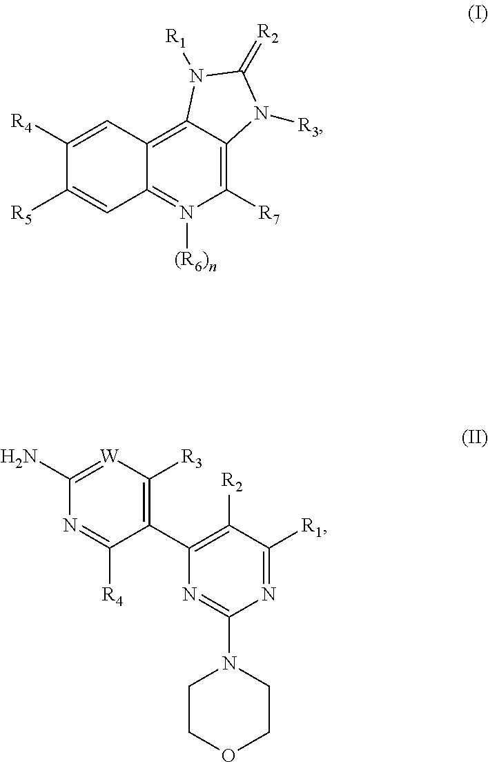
C1([R7])=C2C(=C3C(=N1[(R6)n])C=C([R5])C([R4])=C3)N([R1])C(=[R2])N2[R3].C1(C2=C([R2])C([R1])=NC(N3CCOCC3)=N2)=C([R3])[W]=C(N)N=C1[R4]
